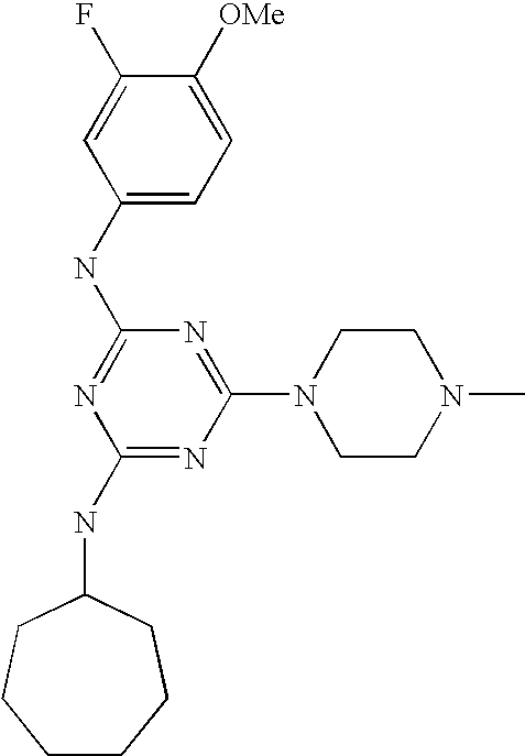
C1(NC2=NC(NC3CCCCCC3)=NC(N3CCN(C)CC3)=N2)=CC=C([OMe])C(F)=C1
